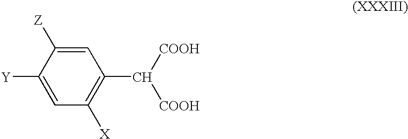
C1(C([COOH])[COOH])=C([X])C=C([Y])C([Z])=C1
